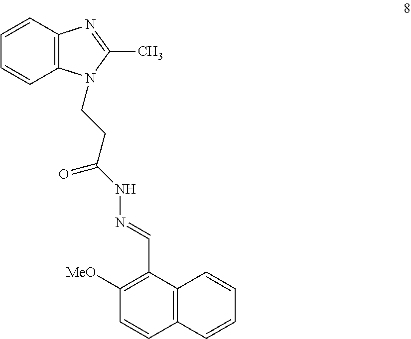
C1=CC2=C(C=C1)N=C(C)N2CCC(NN=CC1=C([MeO])C=CC2=C1C=CC=C2)=O
